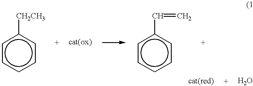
c1cccc([CH2CH3])c1.c1ccc(C=C)cc1
